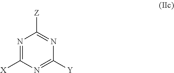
N1=C([X])N=C([Y])N=C1[Z]
